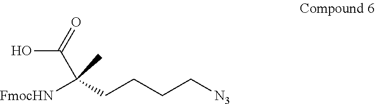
OC(=O)C(CCCC[N3])(C)[FmocHN]
